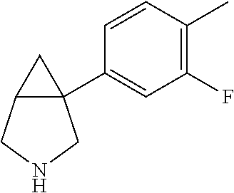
C1(F)=C(C)C=CC(C23CC2CNC3)=C1
